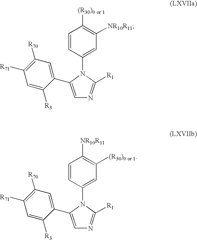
C1(C2=CN=C([R1])N2C2=CC([NR10R11])=C([(R30)0 or 1])C=C2)=CC([R70])=C([R71])C=C1[R3].C1(C2=CN=C([R1])N2C2=CC([(R30)0 or 1])=C([NR10R11])C=C2)=CC([R70])=C([R71])C=C1[R3]
